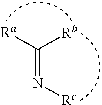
[Ra]C([Rb])=N[Rc]
